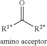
O=C([R2*])[R1*]
